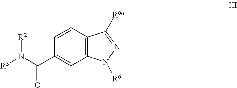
[R2]N(C(C1=CC2=C(C([R6a])=NN2[R6])C=C1)=O)[R3]
